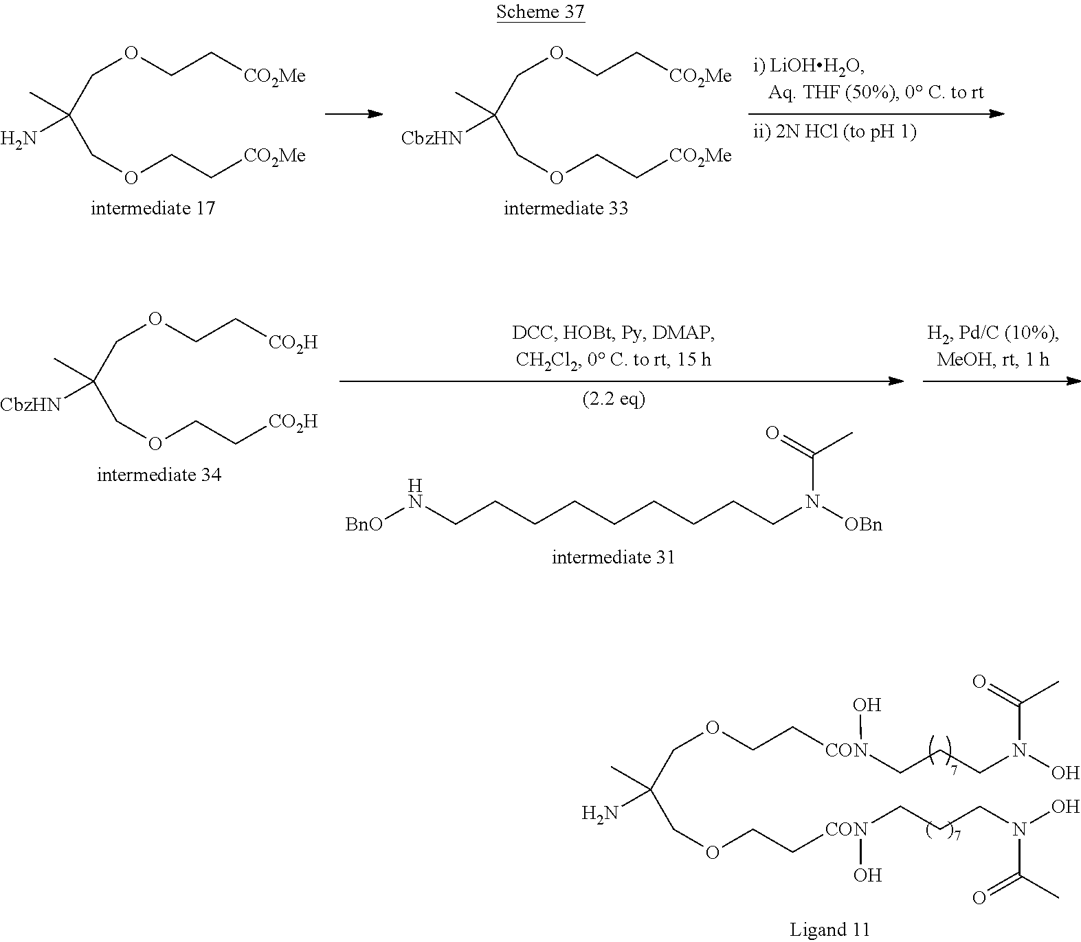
C(COCC[CO2Me])(COCC[CO2Me])(C)N.C(COCC[CO2Me])(COCC[CO2Me])(C)[CbzHN].[BnO]NCCCCCCCCCN([OBn])C(=O)C.C(COCC[CO2H])(COCC[CO2H])(C)[CbzHN].C(C(COCC[CON](CCCN(C(=O)C)O)O)(C)N)OCC[CON](CCCN(O)C(C)=O)O
